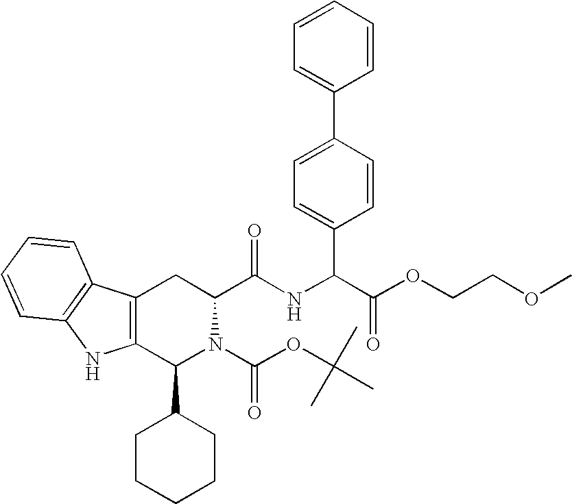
C1(C2CCCCC2)N(C(OC(C)(C)C)=O)C(C(=O)NC(C2=CC=C(C3=CC=CC=C3)C=C2)C(OCCOC)=O)CC2=C1NC1=C2C=CC=C1
